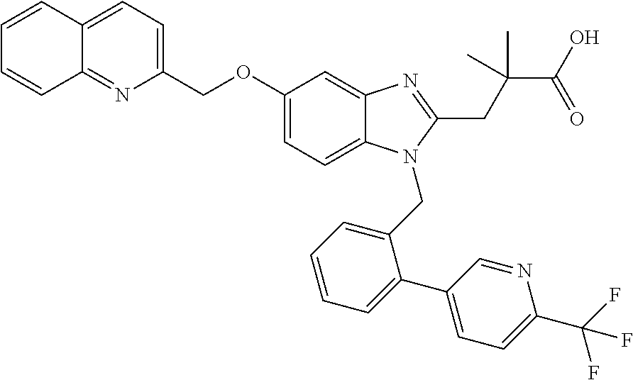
C1(COC2=CC=C3C(=C2)N=C(CC(C)(C(=O)O)C)N3CC2=CC=CC=C2C2=CC=C(C(F)(F)F)N=C2)=CC=C2C(=N1)C=CC=C2
